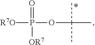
C(C)(OP([R7O])(=O)[OR7])(C)C
